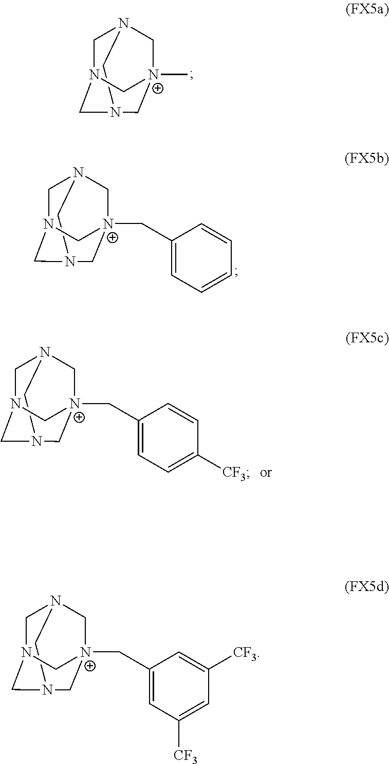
N12CN3CN(C1)C[N+](C)(C3)C2.N12CN3CN(C1)C[N+](CC1=CC=CC=C1)(C3)C2.N12CN3CN(C1)C[N+](CC1=CC=C([CF3])C=C1)(C3)C2.N12CN3CN(C1)C[N+](CC1=CC([CF3])=CC([CF3])=C1)(C3)C2
